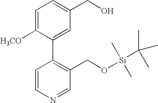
C1=CN=CC(CO[Si](C(C)(C)C)(C)C)=C1C1=CC(CO)=CC=C1[H3CO]
